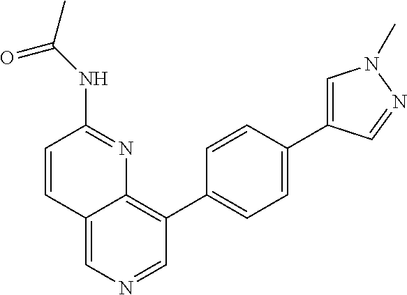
C12=CN=CC(C3=CC=C(C4=CN(C)N=C4)C=C3)=C1N=C(NC(C)=O)C=C2
